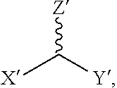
[Z]C([X])[Y]
